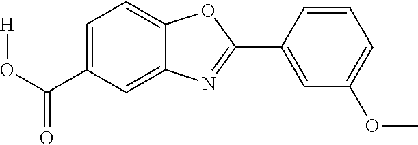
C1(C(O[H])=O)=CC=C2C(=C1)N=C(C1=CC(OC)=CC=C1)O2
